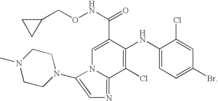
C1=C(C(NOCC2CC2)=O)C(NC2=CC=C(Br)C=C2Cl)=C(Cl)C2=NC=C(N3CCN(C)CC3)N12
